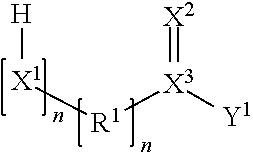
[R1]([X3]([Y1])=[X2])[X1][H]
